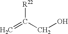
C=C(CO)[R22]
